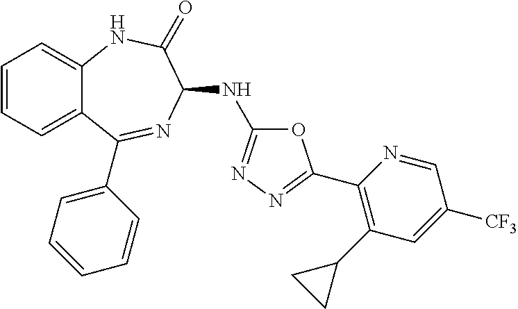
C1(C2=NN=C(NC3N=C(C4=CC=CC=C4)C4=CC=CC=C4NC3=O)O2)=C(C2CC2)C=C([CF3])C=N1
